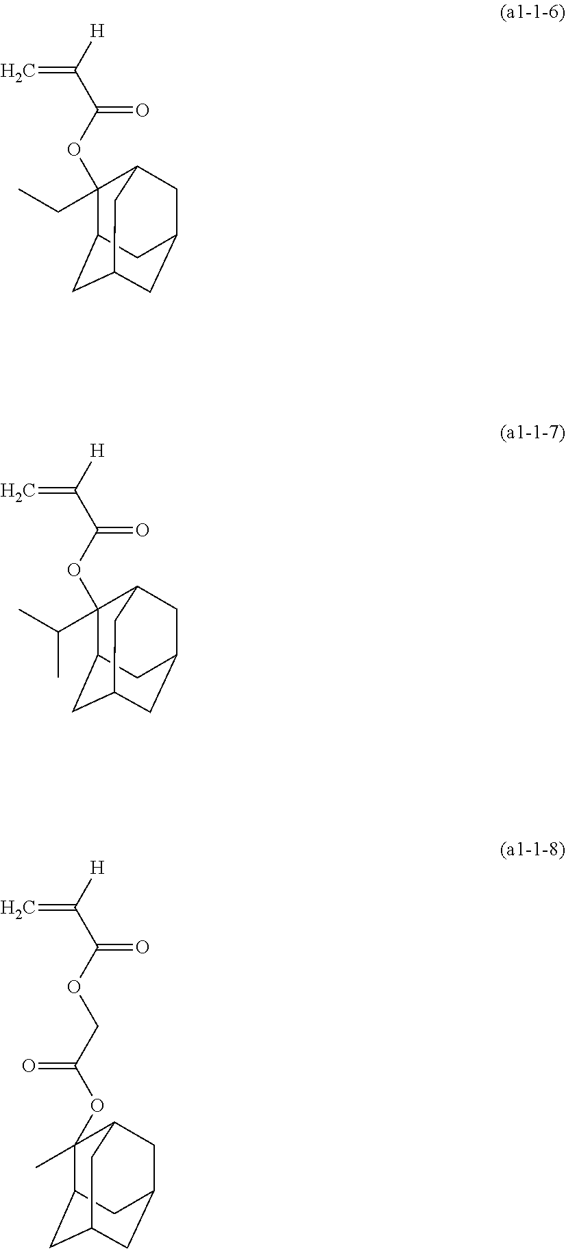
C1(OC(C([H])=C)=O)(CC)C2CC3CC(C2)CC1C3.C1(OC(C([H])=C)=O)(C(C)C)C2CC3CC(C2)CC1C3.C(OC(C([H])=C)=O)C(OC1(C)C2CC3CC(C2)CC1C3)=O
